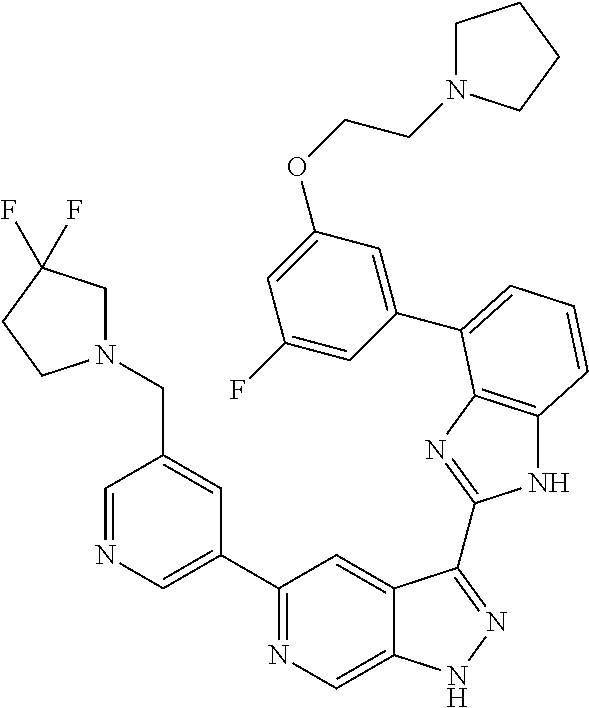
C1(C2=NC=C3C(=C2)C(C2=NC4=C(N2)C=CC=C4C2=CC(OCCN4CCCC4)=CC(F)=C2)=NN3)=CN=CC(CN2CC(F)(F)CC2)=C1
